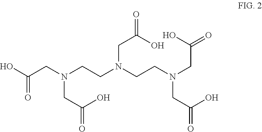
C(CN(CC(O)=O)CCN(CCN(CC(O)=O)CC(O)=O)CC(O)=O)(O)=O
